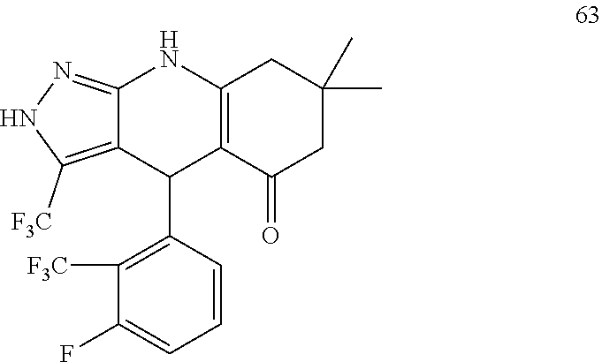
C12=NNC([F3C])=C1C(C1=C([F3C])C(F)=CC=C1)C1=C(N2)CC(C)(C)CC1=O
